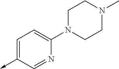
C1=C(->C)C=NC(N2CCN(C)CC2)=C1
